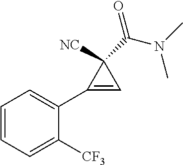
C1=CC=C([CF3])C(C2=CC2([NC])C(N(C)C)=O)=C1
